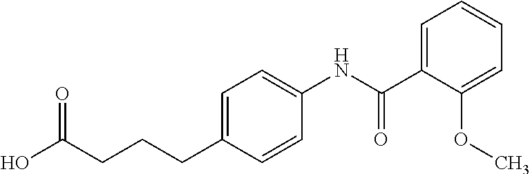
C1(C(NC2=CC=C(CCCC(O)=O)C=C2)=O)=CC=CC=C1OC
